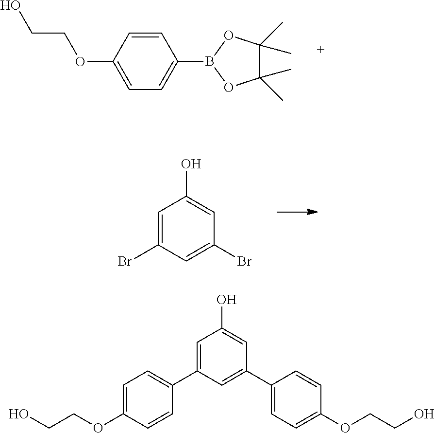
C1=CC(OCCO)=CC=C1B1OC(C)(C)C(C)(C)O1.C1=C(Br)C=C(Br)C=C1O.C1=C(C2=CC=C(OCCO)C=C2)C=C(C2=CC=C(OCCO)C=C2)C=C1O
